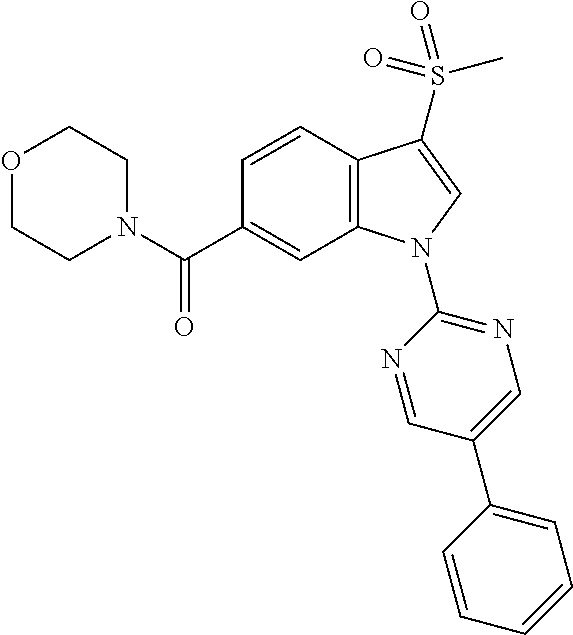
N1(C(C2=CC3=C(C=C2)C(S(C)(=O)=O)=CN3C2=NC=C(C3=CC=CC=C3)C=N2)=O)CCOCC1
